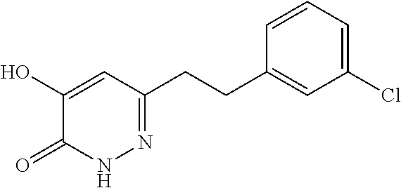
C1(Cl)=CC=CC(CCC2=NNC(=O)C(O)=C2)=C1
